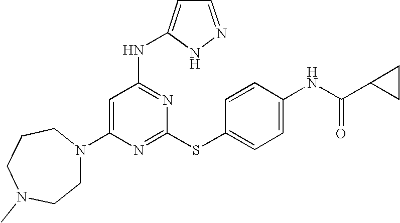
C1(N2CCN(C)CCC2)=CC(NC2=CC=NN2)=NC(SC2=CC=C(NC(=O)C3CC3)C=C2)=N1
